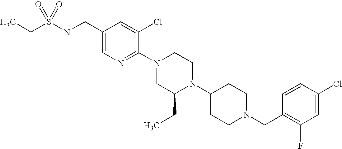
C1(Cl)=CC(F)=C(CN2CCC(N3C(CC)CN(C4=NC=C(CNS(CC)(=O)=O)C=C4Cl)CC3)CC2)C=C1
